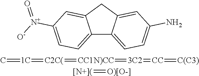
C12=CC=C([N+]([O-])=O)C=C1CC1=CC(N)=CC=C21.C=[1C]=[C2C(]=[CC1N)CC]=[3C2]=[CC]=[C(C3)].[[N+](]=[O)[O-]]
